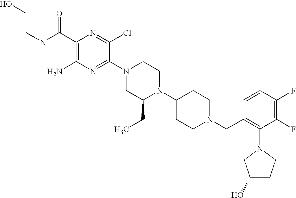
C1(C(NCCO)=O)=C(N)N=C(N2CC(CC)N(C3CCN(CC4=C(N5CC(O)CC5)C(F)=C(F)C=C4)CC3)CC2)C(Cl)=N1
